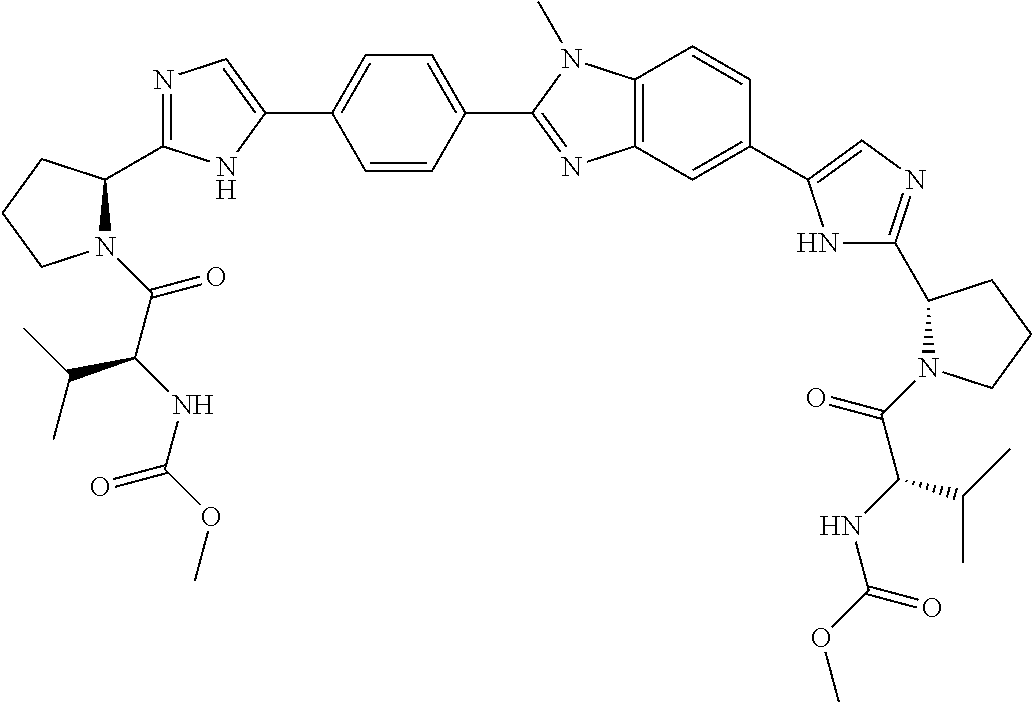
C(=O)(C(NC(OC)=O)C(C)C)N1C(C2=NC=C(C3=CC=C(C4=NC5=C(N4C)C=CC(C4=CN=C(C6N(C(C(C(C)C)NC(=O)OC)=O)CCC6)N4)=C5)C=C3)N2)CCC1
